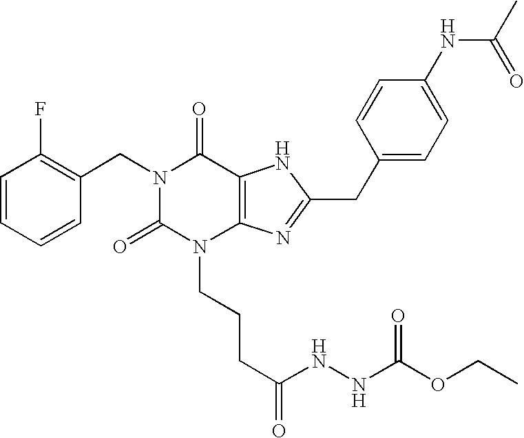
C1=CC=CC(CN2C(=O)N(CCCC(NNC(OCC)=O)=O)C3=C(C2=O)NC(CC2=CC=C(NC(=O)C)C=C2)=N3)=C1F
